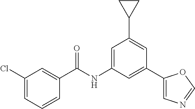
C1(Cl)=CC=CC(C(NC2=CC(C3CC3)=CC(C3=CN=CO3)=C2)=O)=C1
